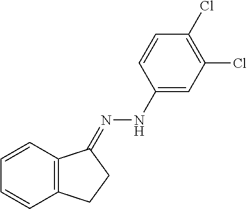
C1=CC2=C(C=C1)CCC2=NNC1=CC(Cl)=C(Cl)C=C1
